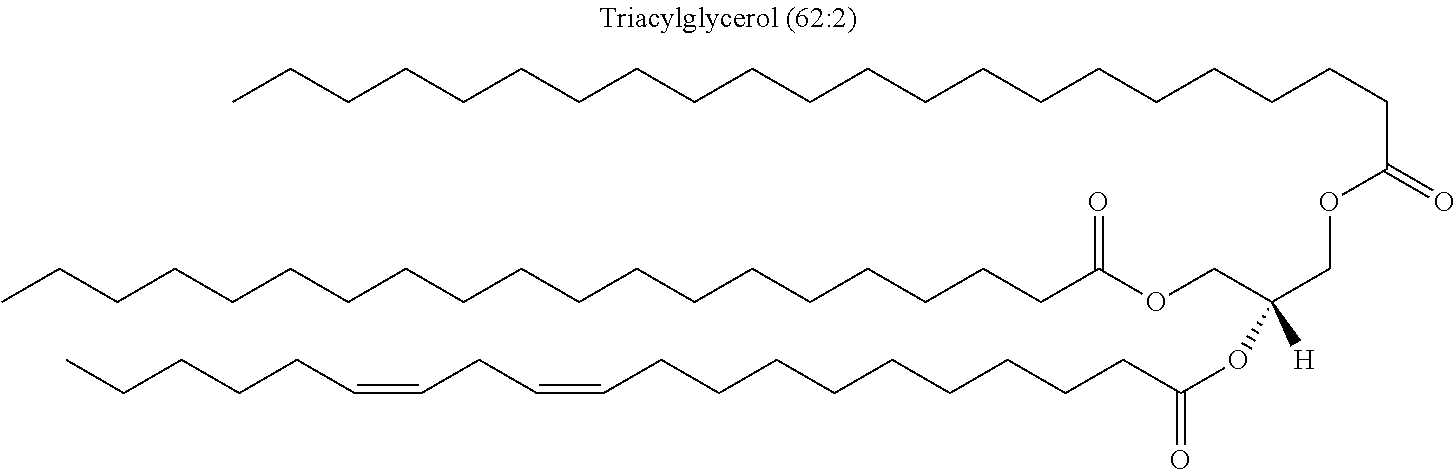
C(CCCCCCCCCCCCCCC(OCC(COC(CCCCCCCCCCCCCCCCCCCCC)=O)([H])OC(=O)CCCCCCCCCC=CCC=CCCCCC)=O)CCCC
